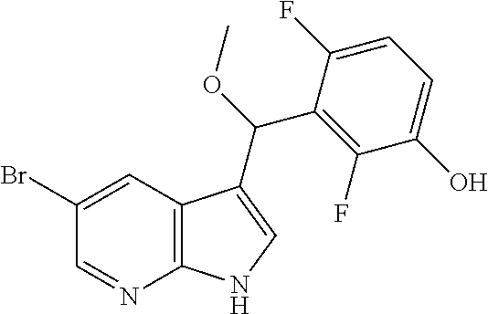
C1(Br)=CC2=C(N=C1)NC=C2C(OC)C1=C(F)C(O)=CC=C1F
